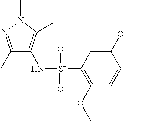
C1(C)=NN(C)C(C)=C1N[S+](C1=C(OC)C=CC(OC)=C1)([O-])=O
